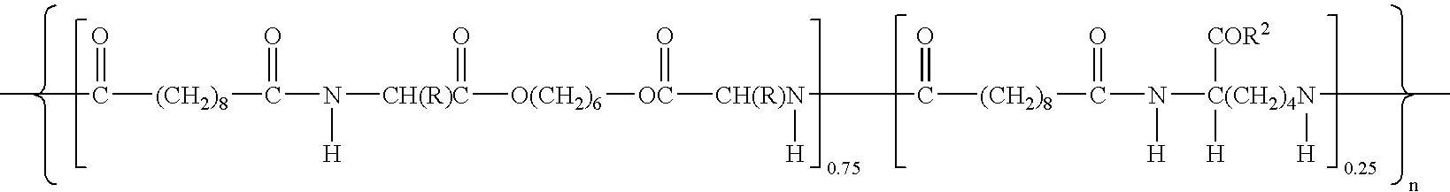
CC(=O)[(CH2)8]C(=O)N([H])[CH(R)C](=O)[O(CH2)6][OC](=O)[CH(R)N]([H])C(=O)[(CH2)8]C(=O)N([H])[C(CH2)4N]([COR2])([H])(C)[H]
